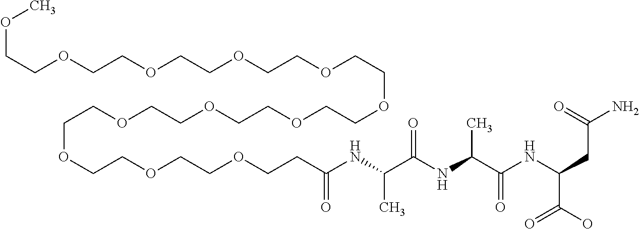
C(OCCOCCOCCC(NC(C(NC(C(NC(CC(N)=O)C(O)=O)=O)C)=O)C)=O)COCCOCCOCCOCCOCCOCCOCCOCCOC
